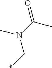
CN(C(C)=O)C*
